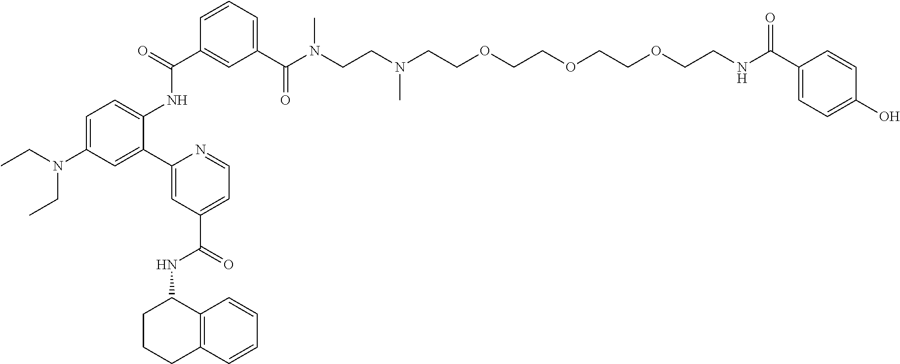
C1=C(N(CC)CC)C=C(C2=CC(C(NC3CCCC4=C3C=CC=C4)=O)=CC=N2)C(NC(C2=CC(C(N(CCN(CCOCCOCCOCCNC(C3=CC=C(O)C=C3)=O)C)C)=O)=CC=C2)=O)=C1
